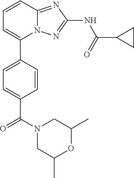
C1=CC2=NC(NC(=O)C3CC3)=NN2C(C2=CC=C(C(N3CC(C)OC(C)C3)=O)C=C2)=C1
